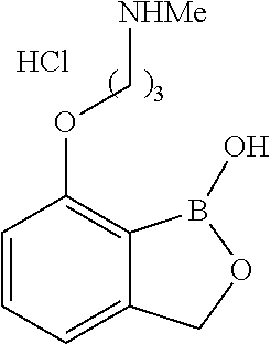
C1=CC=C2C(=C1OC[NHMe])B(O)OC2.Cl
